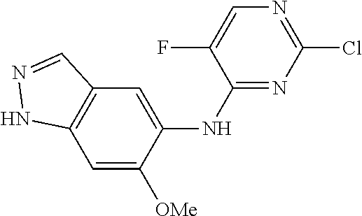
C1(Cl)=NC=C(F)C(NC2=CC3=C(C=C2[OMe])NN=C3)=N1
